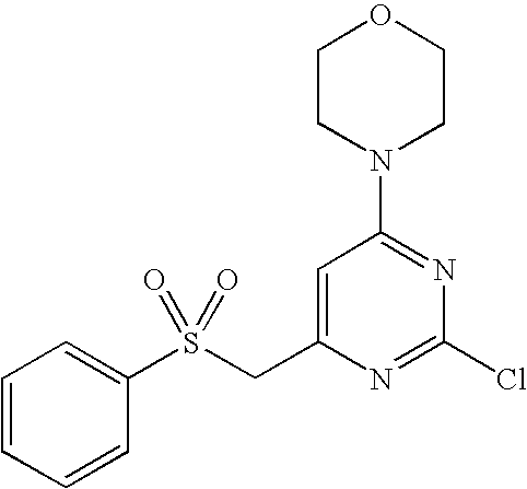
C1(S(=O)(=O)CC2=CC(N3CCOCC3)=NC(Cl)=N2)=CC=CC=C1
